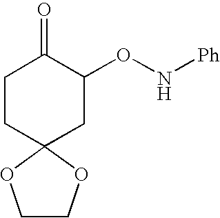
C1CC2(CC(ON[Ph])C1=O)OCCO2
